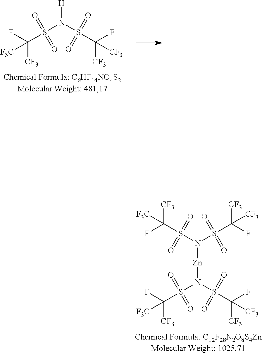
S(N(S(C([CF3])(F)[CF3])(=O)=O)[H])(C(F)([CF3])[F3C])(=O)=O.S(N(S(C([CF3])(F)[CF3])(=O)=O)[Zn]N(S(C(F)([CF3])[F3C])(=O)=O)S(C([CF3])(F)[CF3])(=O)=O)(C(F)([CF3])[F3C])(=O)=O
